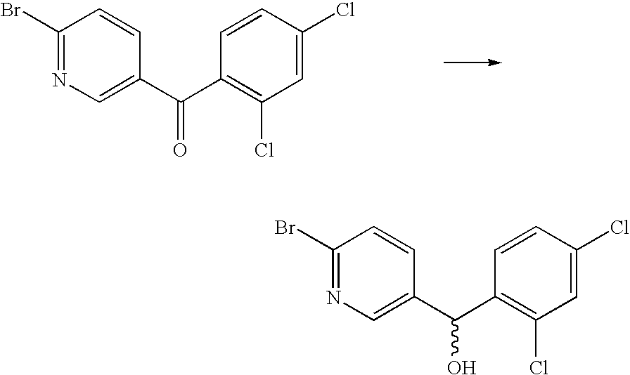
C1(Br)=NC=C(C(C2=C(Cl)C=C(Cl)C=C2)=O)C=C1.C1(Br)=NC=C(C(C2=C(Cl)C=C(Cl)C=C2)O)C=C1
